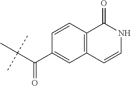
C(C(C)(C)C)(C1=CC2=C(C=C1)C(=O)NC=C2)=O
